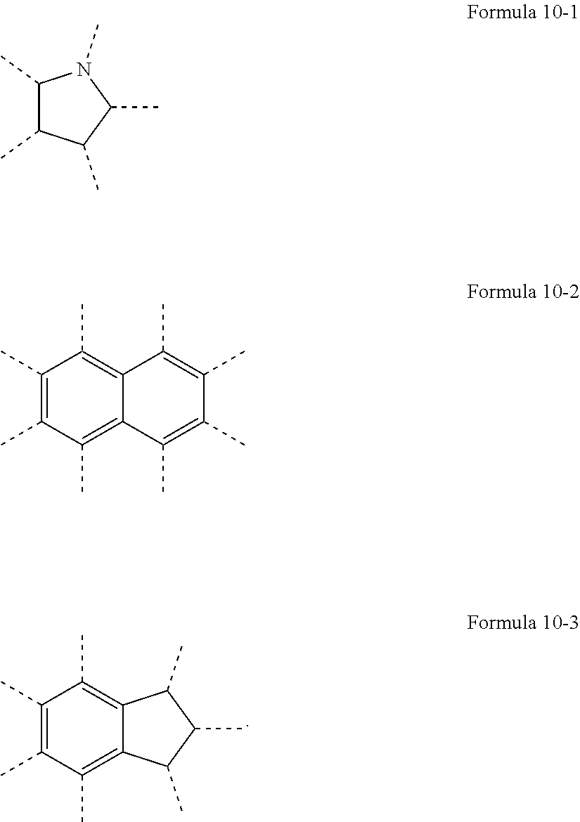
C1(C)=C(C)C(C)=C2C(=C1C)C(C)C(C)C2C.C1(C)C(C)C(C)C(C)N1C.C1(C)=C(C)C(C)=C2C(=C1C)C(C)=C(C)C(C)=C2C
